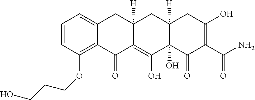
C1=CC(OCCCO)=C2C(=C1)CC1([H])C(=C(O)C3(O)C([H])(C1)CC(O)=C(C(N)=O)C3=O)C2=O
